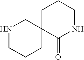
N1CCCC2(C1)C(=O)NCCC2
